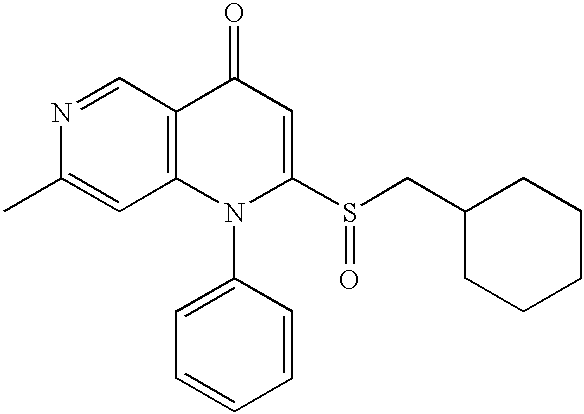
N1=CC2=C(C=C1C)N(C1=CC=CC=C1)C(S(CC1CCCCC1)=O)=CC2=O
